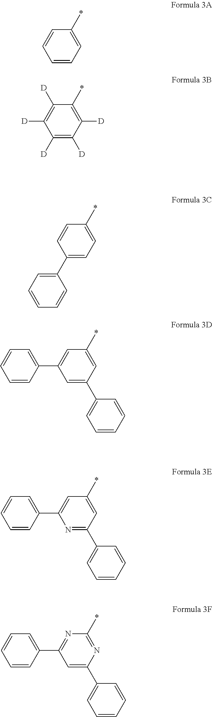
C1=CC=C(*)C=C1.C1([D])=C([D])C([D])=C(*)C([D])=C1[D].C1(C2=CC=CC=C2)=CC=C(*)C=C1.C1=C(C2=CC=CC=C2)C=C(*)C=C1C1=CC=CC=C1.N1=C(C2=CC=CC=C2)C=C(*)C=C1C1=CC=CC=C1.C1=C(C2=CC=CC=C2)N=C(*)N=C1C1=CC=CC=C1
